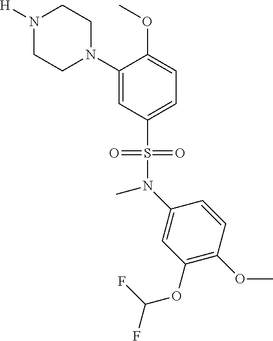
N1([H])CCN(C2=CC(S(=O)(=O)N(C)C3=CC(OC(F)F)=C(OC)C=C3)=CC=C2OC)CC1
